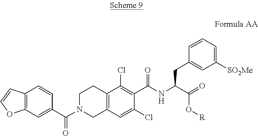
C12=C(C=C(C(N3CC4=C(CC3)C(Cl)=C(C(NC(C(=O)O[R])CC3=CC([SO2Me])=CC=C3)=O)C(Cl)=C4)=O)C=C1)OC=C2
